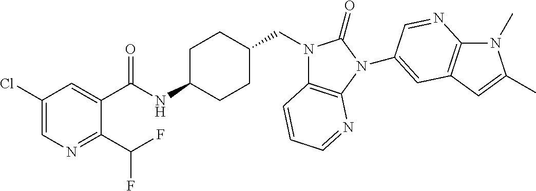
C1(Cl)=CN=C(C(F)F)C(C(NC2CCC(CN3C4=C(N(C5=CC6=C(N(C)C(C)=C6)N=C5)C3=O)N=CC=C4)CC2)=O)=C1
